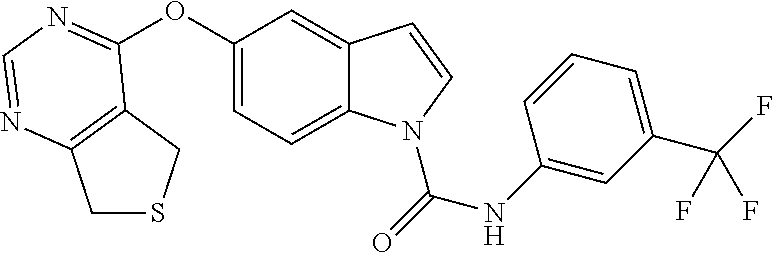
C1(OC2=NC=NC3=C2CSC3)=CC=C2C(=C1)C=CN2C(NC1=CC(C(F)(F)F)=CC=C1)=O
